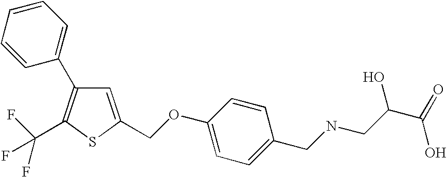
C1=CC(C2=C(C(F)(F)F)SC(COC3=CC=C(CNCC(C(O)=O)O)C=C3)=C2)=CC=C1
